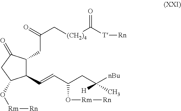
C1(C=CC(CC([nBu])([H])C)O[Rm][Rn])C(CC(C[(CH2)4]C([T][Rn])=O)=O)C(=O)CC1O[Rm][Rn]
